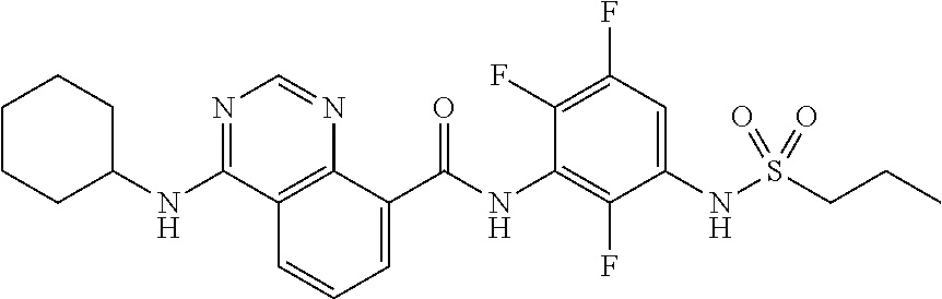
C12=C(C(C(NC3=C(F)C(NS(CCC)(=O)=O)=CC(F)=C3F)=O)=CC=C1)N=CN=C2NC1CCCCC1
